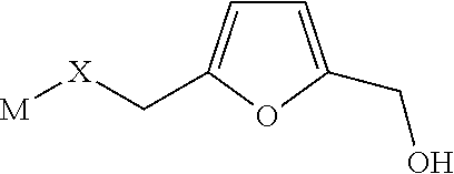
[M][X]CC1=CC=C(CO)O1
